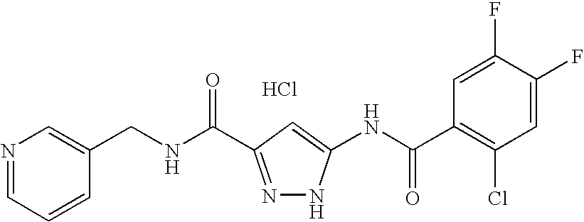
N1=CC=CC(CNC(=O)C2=NNC(NC(C3=C(Cl)C=C(F)C(F)=C3)=O)=C2)=C1.Cl
